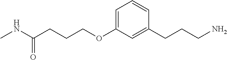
C(COC1=CC=CC(CCCN)=C1)CC(NC)=O
